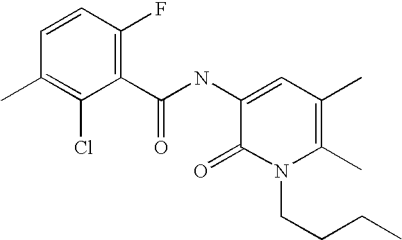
C1=CC(F)=C(C(NC2=CC(C)=C(C)N(CCCC)C2=O)=O)C(Cl)=C1C
